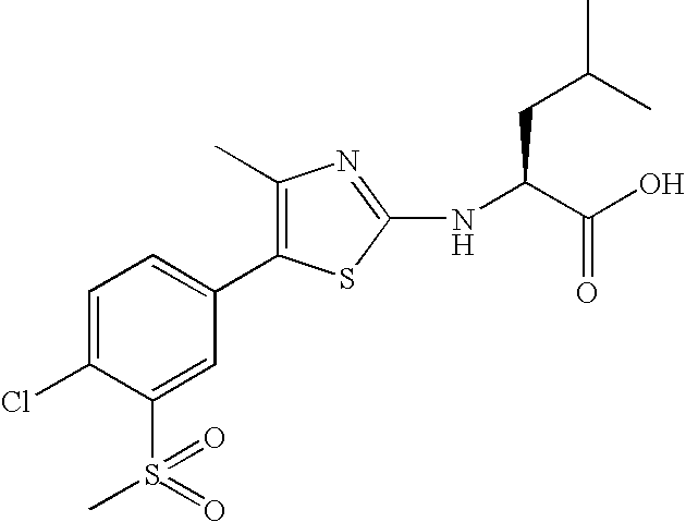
C1=C(Cl)C(S(=O)(C)=O)=CC(C2=C(C)N=C(NC(C(O)=O)CC(C)C)S2)=C1
